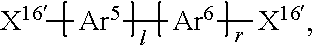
[X16][Ar5][Ar6][X16]
